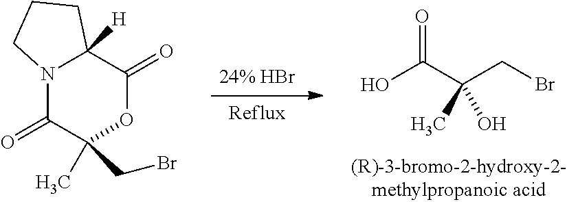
N12C(=O)C(C)(CBr)OC(=O)C1([H])CCC2.O=C(C(CBr)(C)O)O
